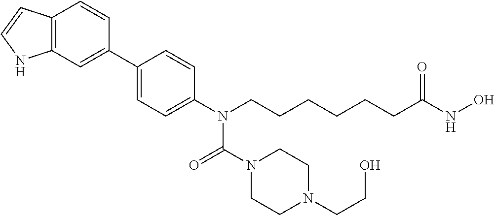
C12=C(C=C(C3=CC=C(N(CCCCCCC(NO)=O)C(N4CCN(CCO)CC4)=O)C=C3)C=C1)NC=C2
